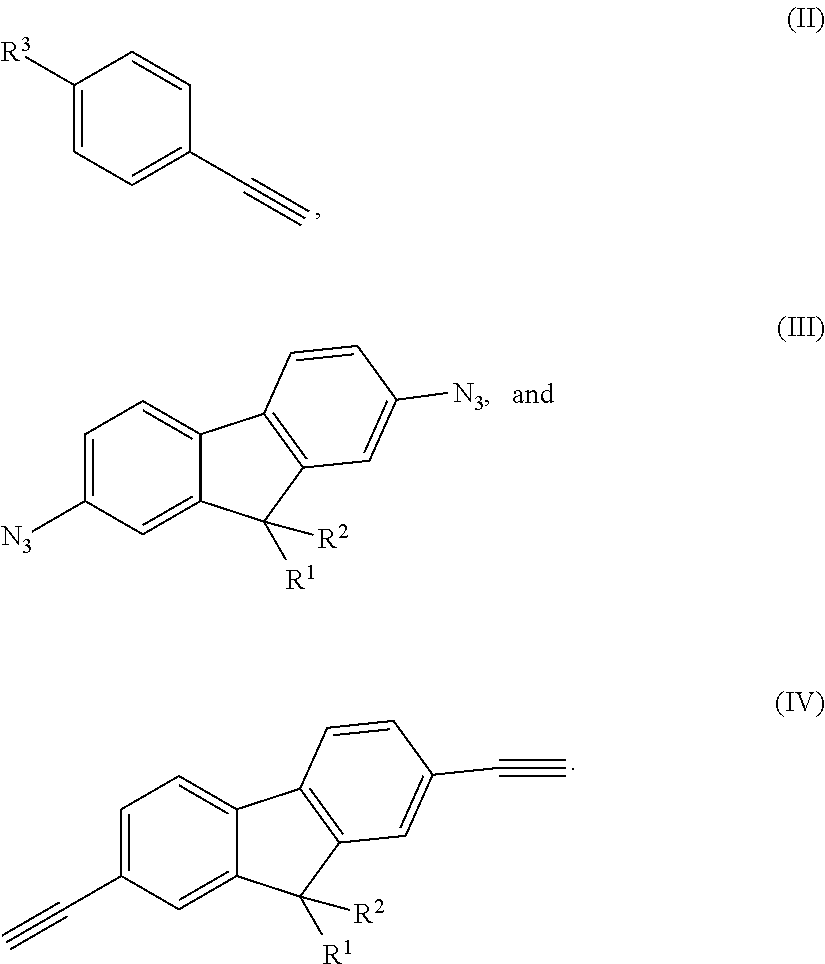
C1([R3])=CC=C(C#C)C=C1.C1=C([N3])C=C2C(=C1)C1=C(C2([R1])[R2])C=C([N3])C=C1.C1=C(C#C)C=C2C(=C1)C1=C(C2([R1])[R2])C=C(C#C)C=C1
